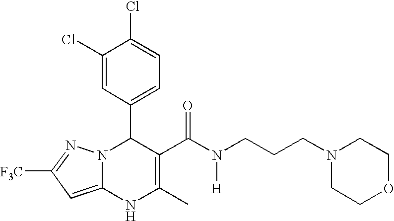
C1(Cl)=CC(C2N3C(=CC([F3C])=N3)NC(C)=C2C(N([H])CCCN2CCOCC2)=O)=CC=C1Cl
